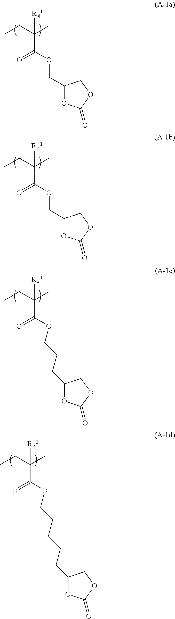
CCC(C)([RA1])C(OCC1OC(=O)OC1)=O.CCC(C)([RA1])C(OCC1(C)OC(=O)OC1)=O.CCC(C)([RA1])C(OCCCC1OC(=O)OC1)=O.CCC(C)([RA1])C(OCCCCCC1OC(=O)OC1)=O
